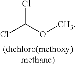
ClC(OC)Cl
